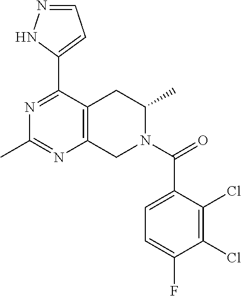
N1=C(C2=CC=NN2)C2=C(N=C1C)CN(C(=O)C1=CC=C(F)C(Cl)=C1Cl)C(C)C2
